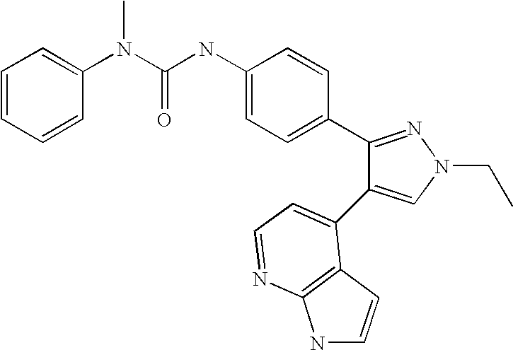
C(NC1=CC=C(C2=NN(CC)C=C2C2=CC=NC3=C2C=CN3)C=C1)(=O)N(C1=CC=CC=C1)C
